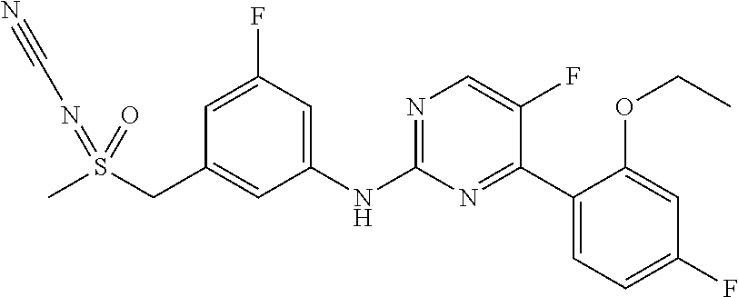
C1=C(F)C=C(NC2=NC=C(F)C(C3=CC=C(F)C=C3OCC)=N2)C=C1CS(C)(=NC#N)=O
